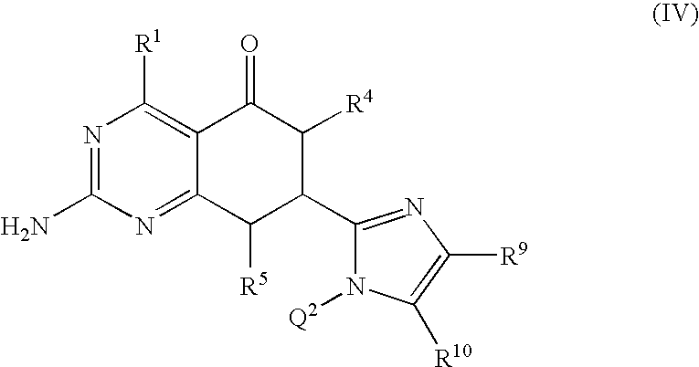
N1=C(N)N=C2C(=C1[R1])C(=O)C([R4])C(C1=NC([R9])=C([R10])N1[Q2])C2[R5]
